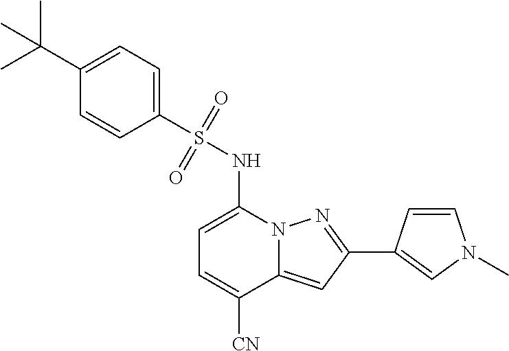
C1=C(NS(C2=CC=C(C(C)(C)C)C=C2)(=O)=O)N2C(=CC(C3=CN(C)C=C3)=N2)C([CN])=C1
